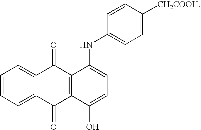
C1=CC=C2C(=C1)C(=O)C1=C(C2=O)C(O)=CC=C1NC1=CC=C([CH2COOH])C=C1
